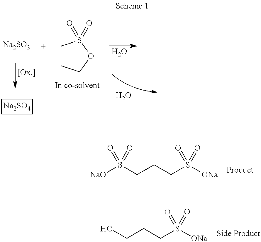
OCCCS([ONa])(=O)=O.[NaO]S(CCCS([ONa])(=O)=O)(=O)=O.[Na2SO3].[Na2SO4].C1CCOS1(=O)=O.O.O
